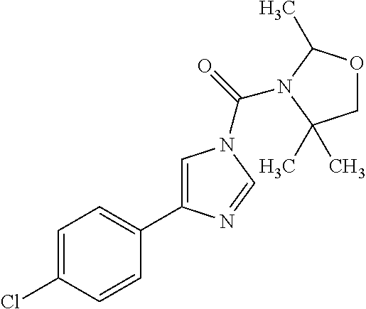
C1=C(Cl)C=CC(C2=CN(C(=O)N3C(C)OCC3(C)C)C=N2)=C1
